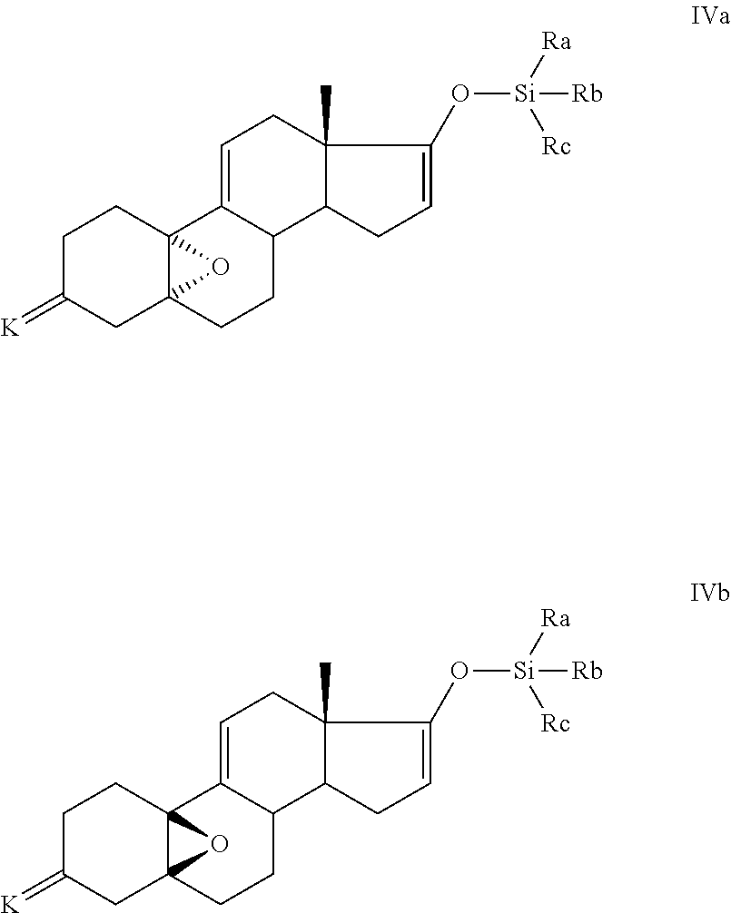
C1C(=[K])CC23C(C1)(C1=CCC4(C)C(C1CC2)CC=C4O[Si]([Ra])([Rc])[Rb])O3.C1C(=[K])CC23C(C1)(C1=CCC4(C)C(C1CC2)CC=C4O[Si]([Ra])([Rc])[Rb])O3
